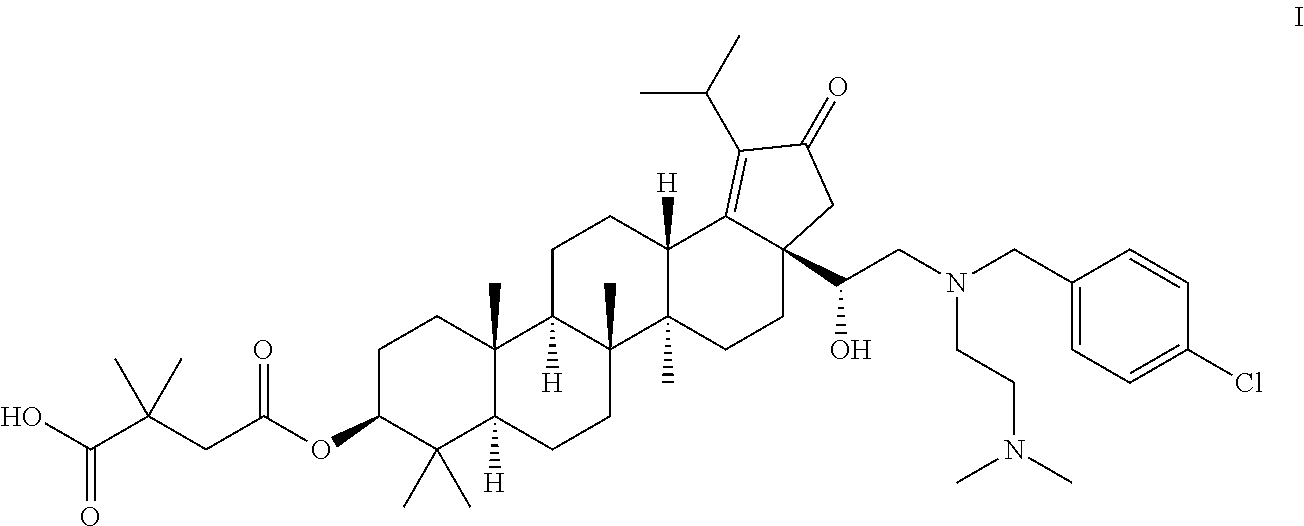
C1C(OC(CC(C(O)=O)(C)C)=O)C(C)(C)C2([H])C(C)(C1)C1([H])C(C)(CC2)C2(C)C([H])(CC1)C1=C(C(C)C)C(=O)CC1(C(CN(CC1=CC=C(Cl)C=C1)CCN(C)C)O)CC2
